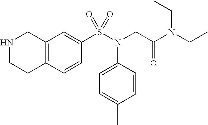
N1CCC2=C(C1)C=C(S(N(CC(N(CC)CC)=O)C1=CC=C(C)C=C1)(=O)=O)C=C2
